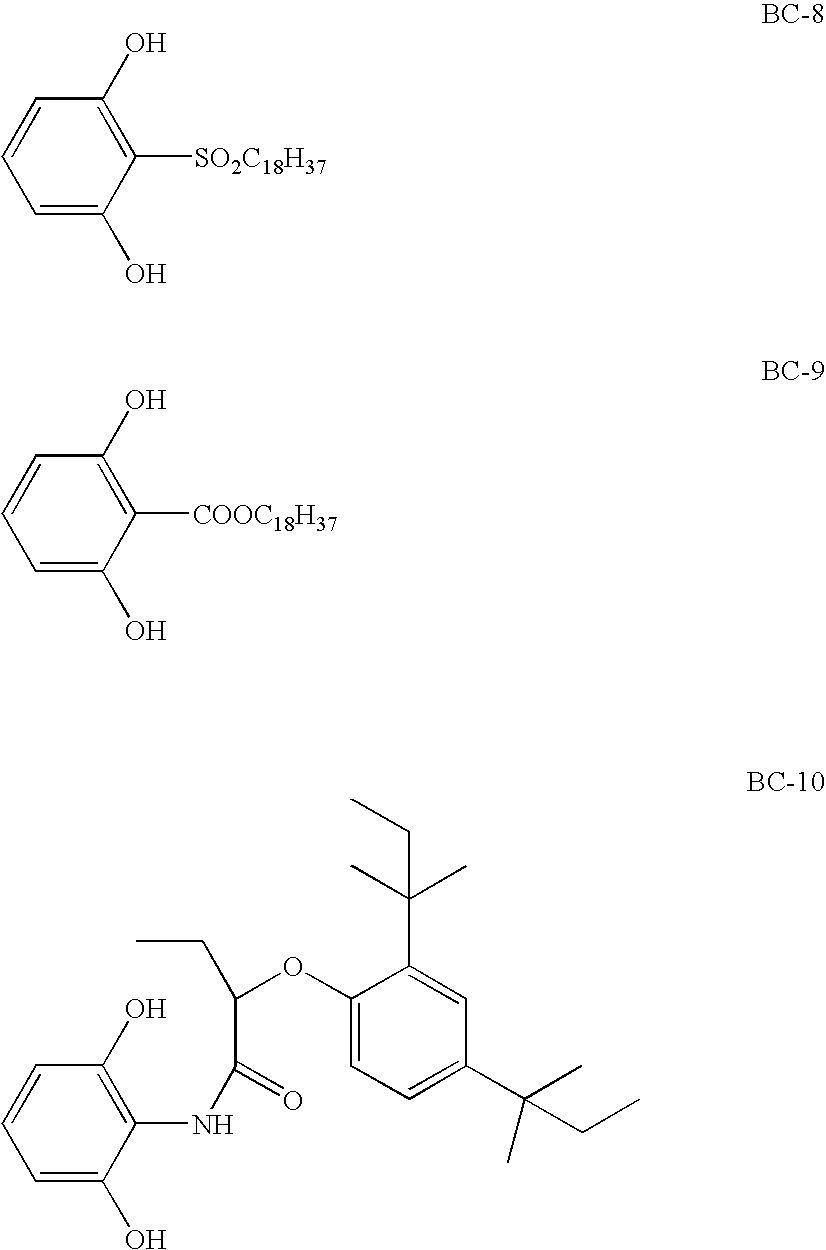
C1=CC=C(O)C([SO2C18H37])=C1O.C1=CC=C(O)C([COOC18H37])=C1O.C1=CC=C(O)C(NC(C(OC2=CC=C(C(C)(C)CC)C=C2C(C)(C)CC)CC)=O)=C1O
